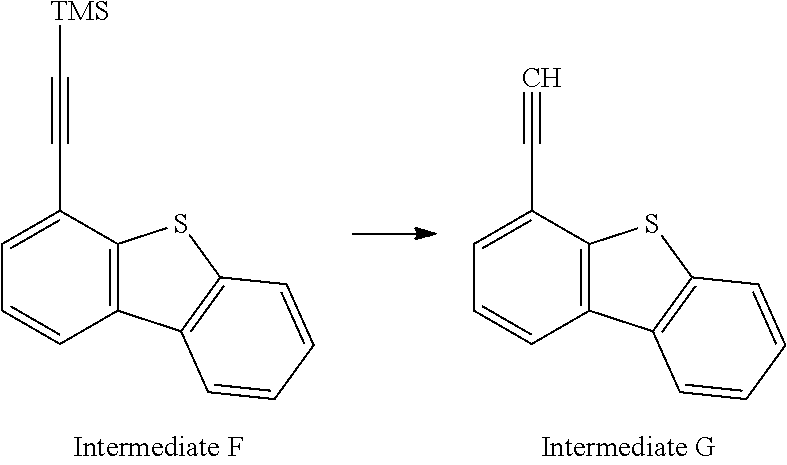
C1=C(C#C)C2=C(C=C1)C1=C(S2)C=CC=C1.C1=C(C#C[TMS])C2=C(C=C1)C1=C(S2)C=CC=C1
